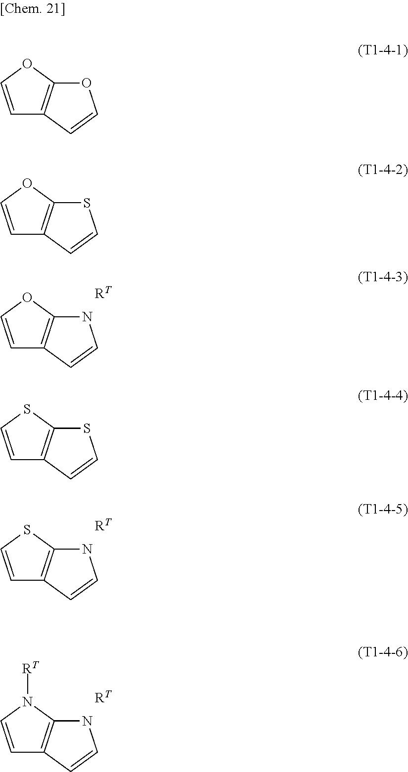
C1=COC2=C1C=CN2.[RT].C1=CSC2=C1C=CS2.C1=CSC2=C1C=CN2.[RT].C1=CN([RT])C2=C1C=CN2.[RT].C1=COC2=C1C=CO2.C1=COC2=C1C=CS2
